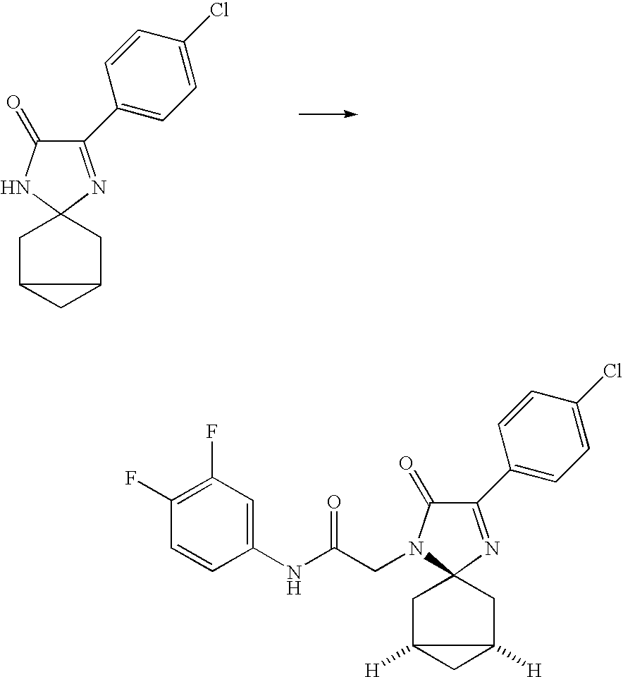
C1(C2=CC=C(Cl)C=C2)=NC2(NC1=O)CC1CC1C2.C1(C2=CC=C(Cl)C=C2)=NC2(N(CC(NC3=CC(F)=C(F)C=C3)=O)C1=O)CC1([H])CC1([H])C2
